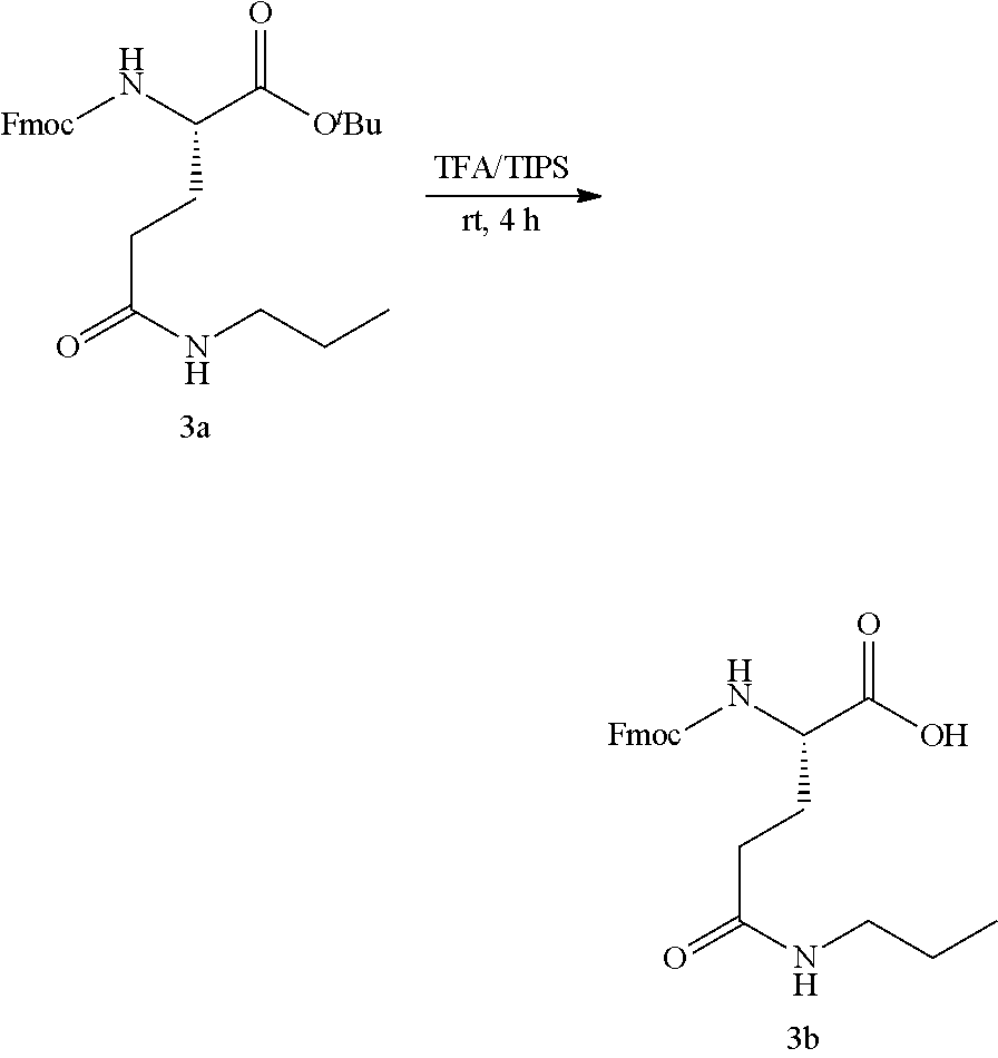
[Fmoc]NC(C(O)=O)CCC(=O)NCCC.[Fmoc]NC(C([OtBu])=O)CCC(=O)NCCC
